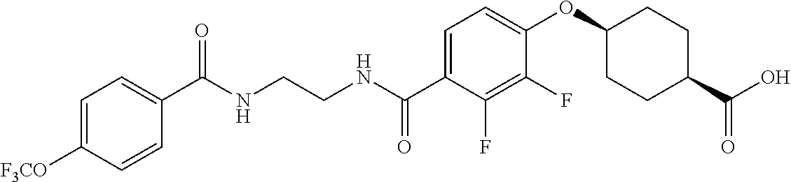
C(NCCNC(C1=CC=C(OC2CCC(C(O)=O)CC2)C(F)=C1F)=O)(=O)C1=CC=C([F3CO])C=C1
